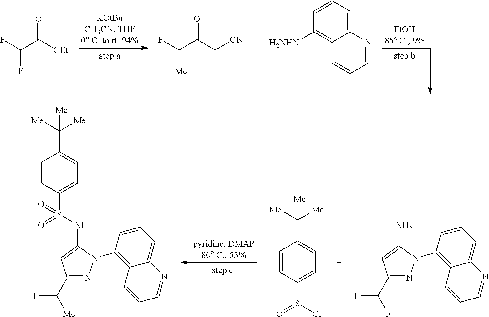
C(C([OEt])=O)(F)F.C(C(C[CN])=O)(F)[Me].C1=CC=C2C(=C1[H2NHN])C=CC=N2.C1(C(F)F)=NN(C2=C3C(=CC=C2)N=CC=C3)C(N)=C1.C1=CC(S(Cl)=O)=CC=C1C([Me])([Me])[Me].C1=CC(S(NC2=CC(C([Me])F)=NN2C2=C3C(=CC=C2)N=CC=C3)(=O)=O)=CC=C1C([Me])([Me])[Me]
